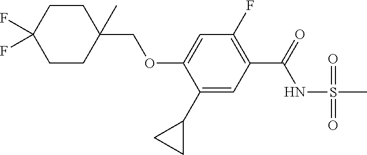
C1(COC2=CC(F)=C(C(=O)NS(=O)(=O)C)C=C2C2CC2)(C)CCC(F)(F)CC1
